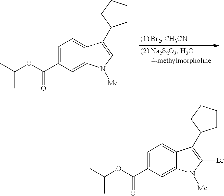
C1=C(C(OC(C)C)=O)C=C2C(=C1)C(C1CCCC1)=CN2[Me].C1=C(C(OC(C)C)=O)C=C2C(=C1)C(C1CCCC1)=C(Br)N2[Me]
